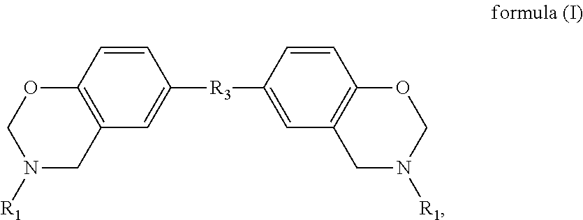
C12=C(C=CC([R3]C3=CC4=C(C=C3)OCN([R1])C4)=C1)OCN([R1])C2
